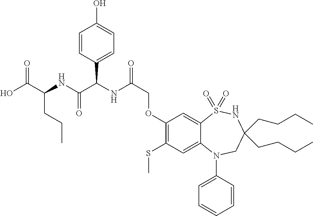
C1(OCC(NC(C(NC(C(O)=O)CCC)=O)C2=CC=C(O)C=C2)=O)=C(SC)C=C2C(=C1)S(=O)(=O)NC(CCCC)(CCCC)CN2C1=CC=CC=C1
